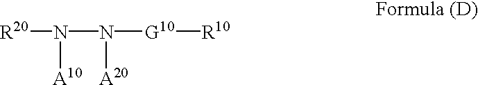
[R20]N([A10])N([A20])[G10][R10]
